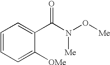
C1=CC=C([OMe])C(C(=O)N([Me])O[Me])=C1
